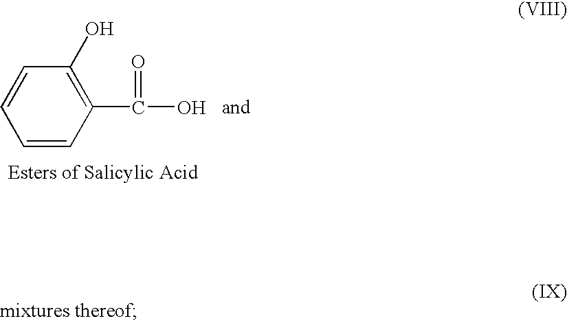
C1=CC(C(O)=O)=C(O)C=C1
